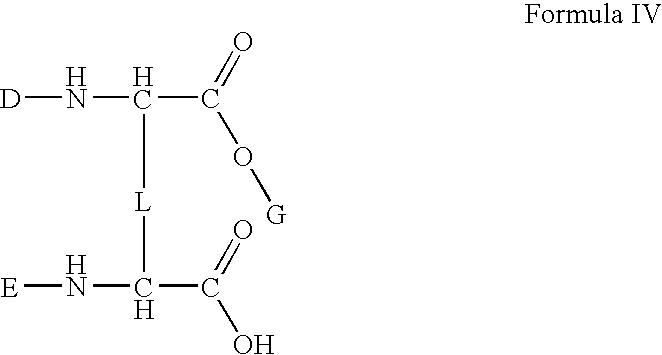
N(C([L]C(N[E])C(=O)O)C(=O)O[G])[D]
